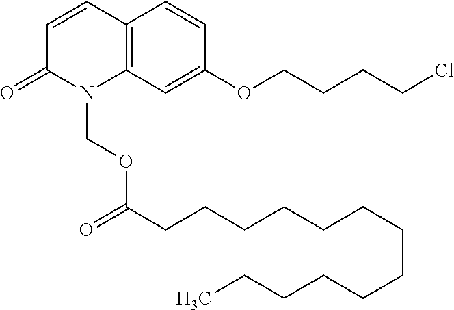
C12=C(C=C(OCCCCCl)C=C1)N(COC(CCCCCCCCCCCCC)=O)C(=O)C=C2
